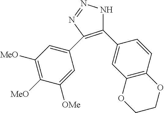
C1(C2=CC3=C(C=C2)OCCO3)=C(C2=CC([MeO])=C([MeO])C([OMe])=C2)N=NN1
